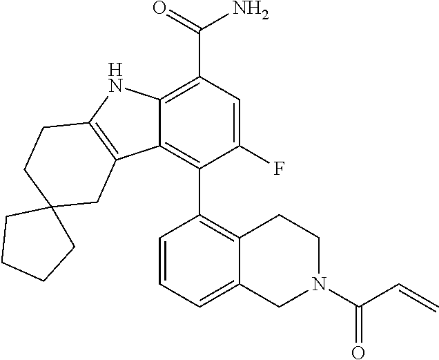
C12=C(C(=O)N)C=C(F)C(C3=C4CCN(C(C=C)=O)CC4=CC=C3)=C1C1=C(N2)CCC2(C1)CCCC2
